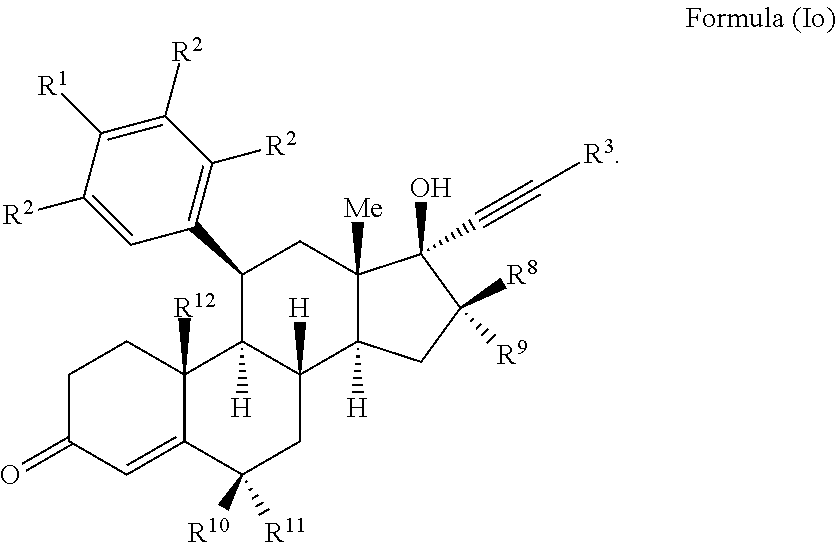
C1C(=O)C=C2C([R12])(C1)C1([H])C([H])(CC2([R10])[R11])C2([H])C([Me])(CC1C1=C([R2])C([R2])=C([R1])C([R2])=C1)C(O)(C#C[R3])C([R8])([R9])C2
